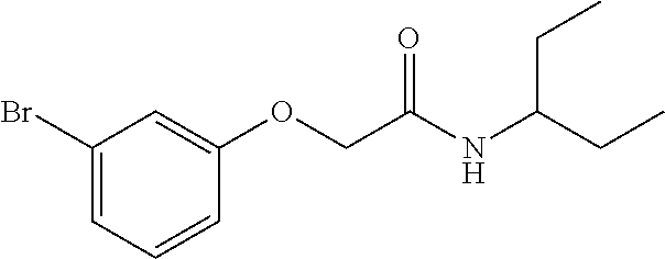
O(CC(NC(CC)CC)=O)C1=CC(Br)=CC=C1
